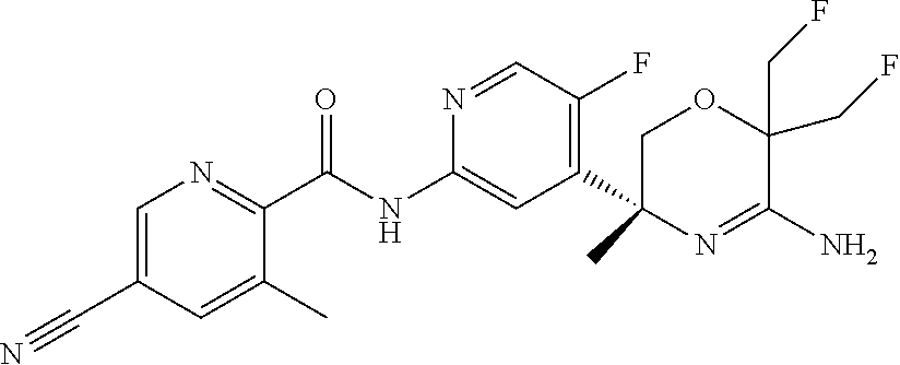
C1=C(C#N)C=C(C)C(C(NC2=CC(C3(C)N=C(N)C(CF)(CF)OC3)=C(F)C=N2)=O)=N1
